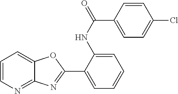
C1=CN=C2C(=C1)OC(C1=CC=CC=C1NC(=O)C1=CC=C(Cl)C=C1)=N2
